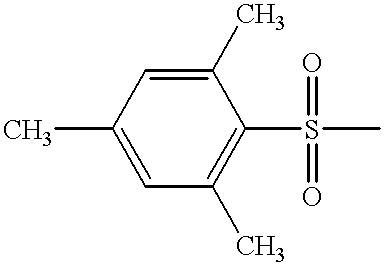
C1(C)=CC(C)=CC(C)=C1S(C)(=O)=O
